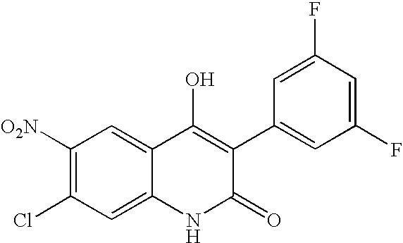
C1([O2N])=C(Cl)C=C2C(=C1)C(O)=C(C1=CC(F)=CC(F)=C1)C(=O)N2
